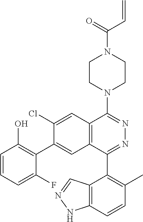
C1CN(C2=NN=C(C3=C(C)C=CC4=C3C=NN4)C3=C2C=C(Cl)C(C2=C(O)C=CC=C2F)=C3)CCN1C(=O)C=C
